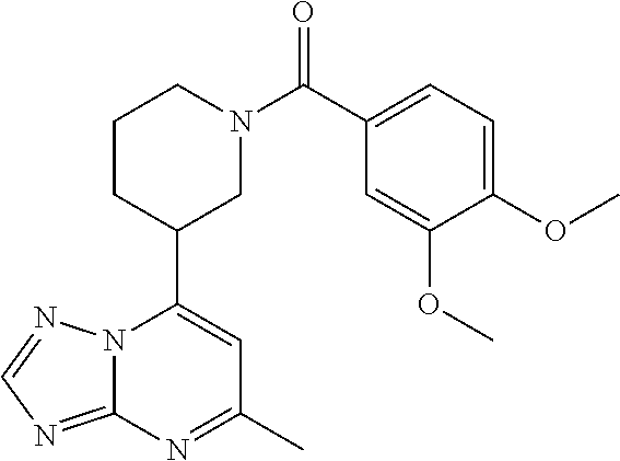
N12C(=NC=N1)N=C(C)C=C2C1CN(C(=O)C2=CC=C(OC)C(OC)=C2)CCC1
